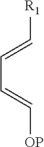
[OP]C=CC=C[R1]
